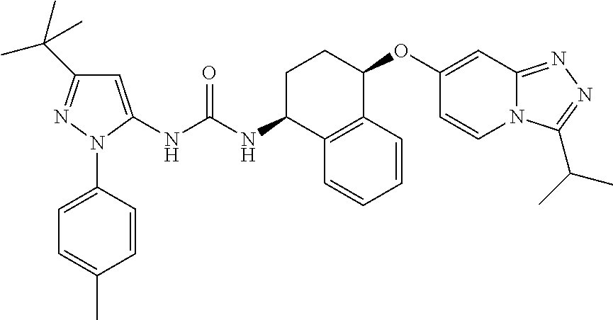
C1=CC2=C(C=C1)C(NC(=O)NC1=CC(C(C)(C)C)=NN1C1=CC=C(C)C=C1)CCC2OC1=CC2=NN=C(C(C)C)N2C=C1
